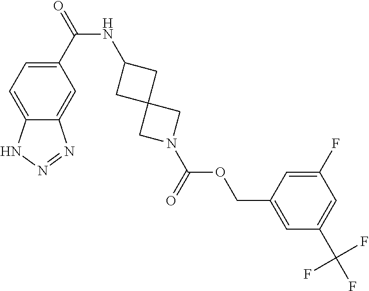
C1(C(NC2CC3(C2)CN(C(OCC2=CC(C(F)(F)F)=CC(F)=C2)=O)C3)=O)=CC=C2C(=C1)N=NN2
